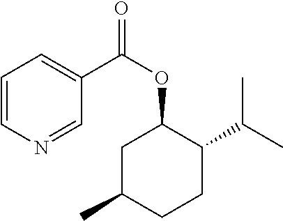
C1=CN=CC(C(OC2CC(C)CCC2C(C)C)=O)=C1
